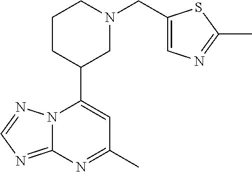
N12C(=NC=N1)N=C(C)C=C2C1CN(CC2=CN=C(C)S2)CCC1
